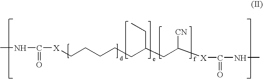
CNC(=O)[X]CCCCCC(CC)CC([CN])[X]C(=O)NC
